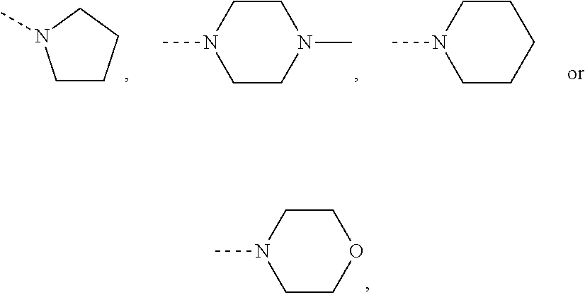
C1N(C)CCOC1.C1CCCN1C.C1N(C)CCN(C)C1.C1N(C)CCCC1
